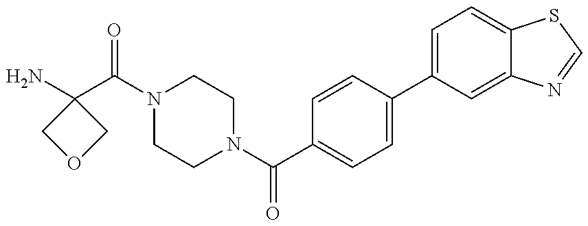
C1(N)(C(=O)N2CCN(C(=O)C3=CC=C(C4=CC=C5C(=C4)N=CS5)C=C3)CC2)COC1
